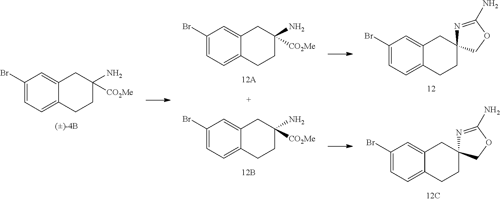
C1(Br)=CC=C2C(=C1)CC([CO2Me])(N)CC2.C1(Br)=CC=C2C(=C1)CC([CO2Me])(N)CC2.C1(Br)=CC=C2C(=C1)CC([CO2Me])(N)CC2.C1(Br)=CC=C2C(=C1)CC1(CC2)N=C(N)OC1.C1(Br)=CC=C2C(=C1)CC1(CC2)N=C(N)OC1
